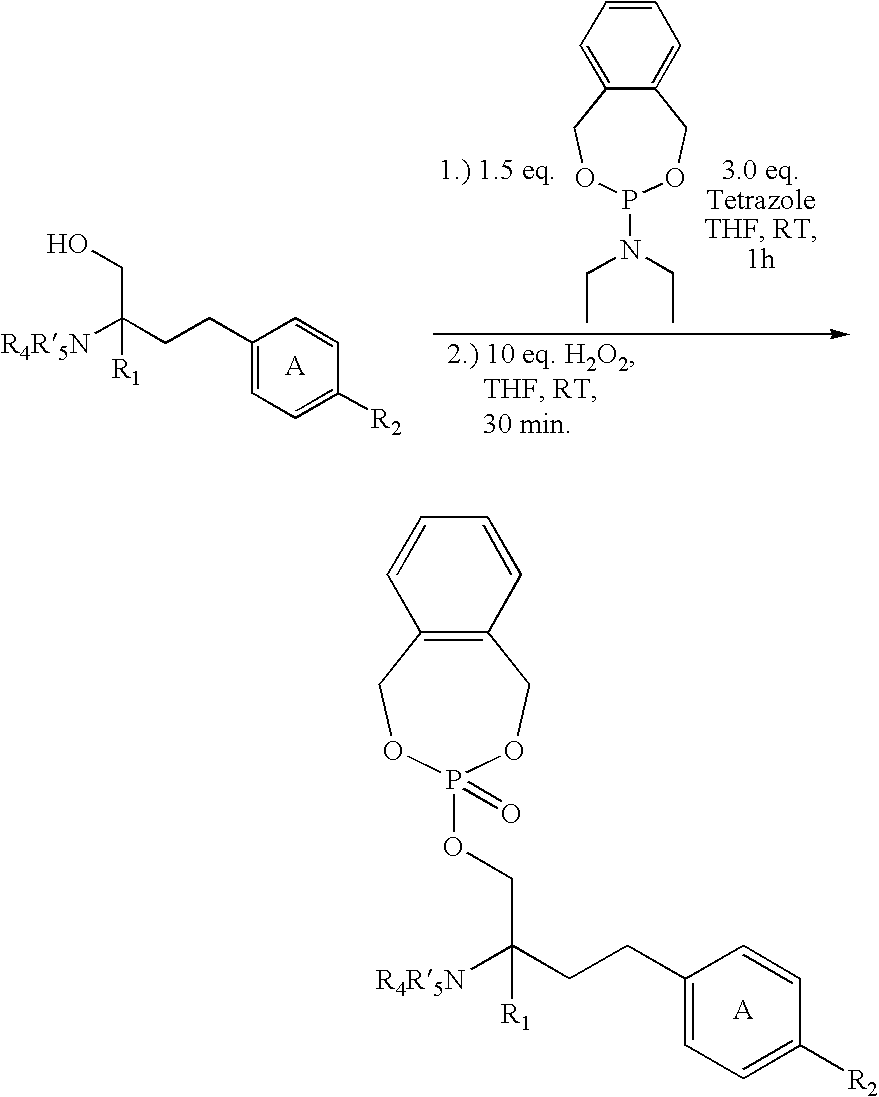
[R4R5N]C(CCC1=CC=C([R2])C=C1)(CO)[R1].C12=CC=CC=C1COP(N(CC)CC)OC2.C12=C(C=CC=C1)COP(=O)(OCC([R1])([R4R5N])CCC1=CC=C([R2])C=C1)OC2
